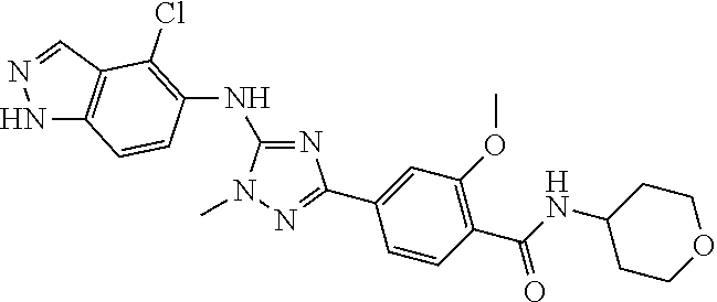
C1(NC2=C(Cl)C3=C(NN=C3)C=C2)=NC(C2=CC(OC)=C(C(=O)NC3CCOCC3)C=C2)=NN1C
